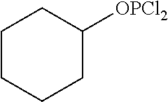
C1CCCC([OPCl2])C1
